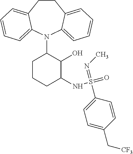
C1CC2=CC=CC=C2N(C2CCCC(NS(=O)(=NC)C3=CC=C(C[CF3])C=C3)C2O)C2=CC=CC=C12
